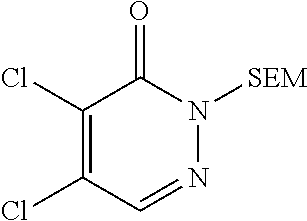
C1(Cl)=C(Cl)C=NN([SEM])C1=O
